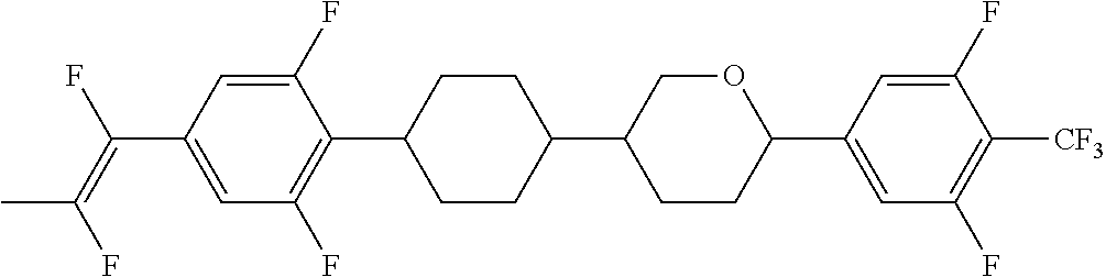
C(C1=CC(F)=C(C2CCC(C3CCC(C4=CC(F)=C([CF3])C(F)=C4)OC3)CC2)C(F)=C1)(=C(F)C)F
